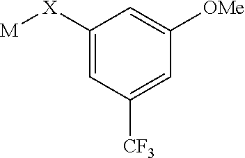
[M][X]C1=CC([CF3])=CC([OMe])=C1
